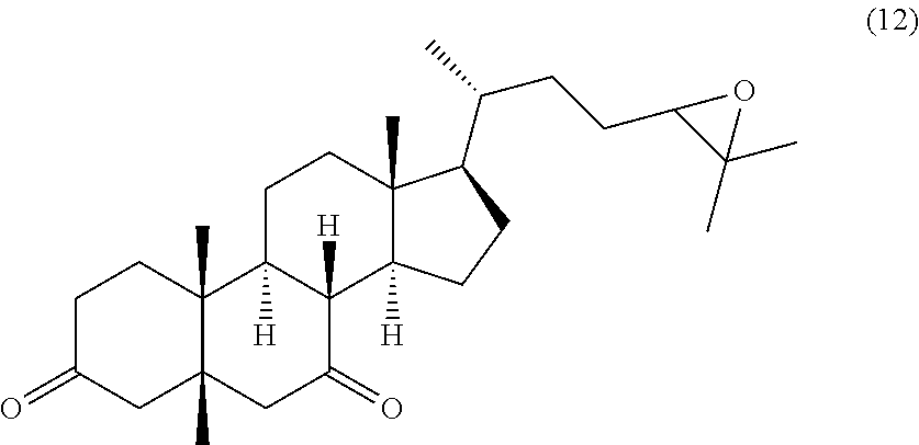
C1C(=O)CC2(C)C(C)(C1)C1([H])C([H])(C(=O)C2)C2([H])C(C)(CC1)C(C(C)CCC1C(C)(C)O1)CC2
